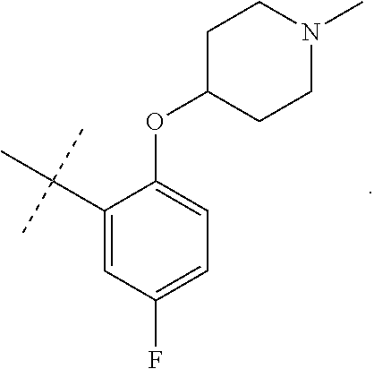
C1(C(C)(C)C)=CC(F)=CC=C1OC1CCN(C)CC1
